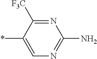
C1(*)=CN=C(N)N=C1[F3C]
